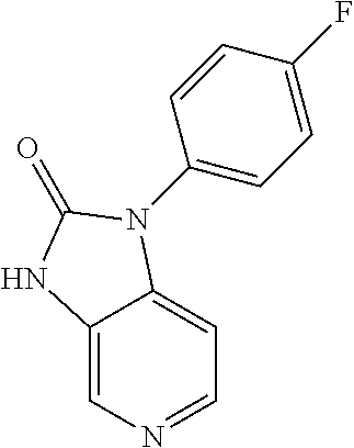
C12=CN=CC=C1N(C1=CC=C(F)C=C1)C(=O)N2
